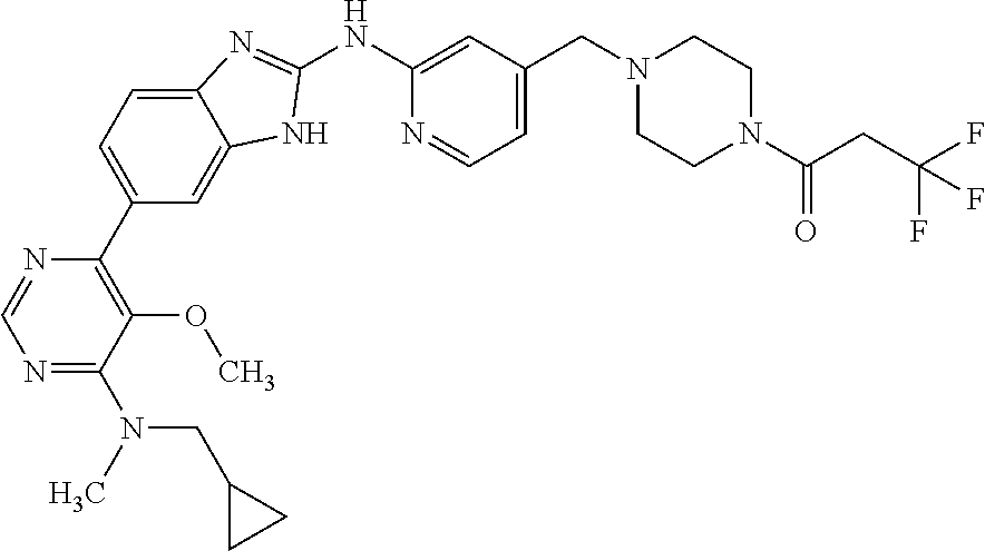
C1(C2=C(OC)C(N(CC3CC3)C)=NC=N2)=CC=C2C(=C1)NC(NC1=CC(CN3CCN(C(=O)CC(F)(F)F)CC3)=CC=N1)=N2
